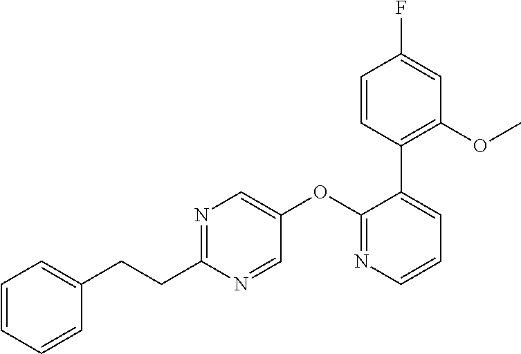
N1=C(CCC2=CC=CC=C2)N=CC(OC2=NC=CC=C2C2=C(OC)C=C(F)C=C2)=C1
